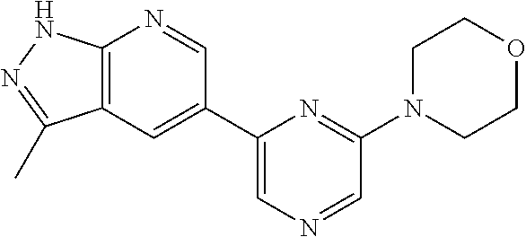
C1=C(C2=CC3=C(N=C2)NN=C3C)N=C(N2CCOCC2)C=N1
